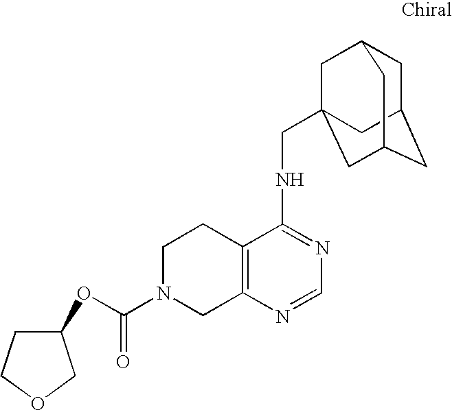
C12=C(N=CN=C1NCC13CC4CC(CC(C1)C4)C3)CN(C(OC1CCOC1)=O)CC2
